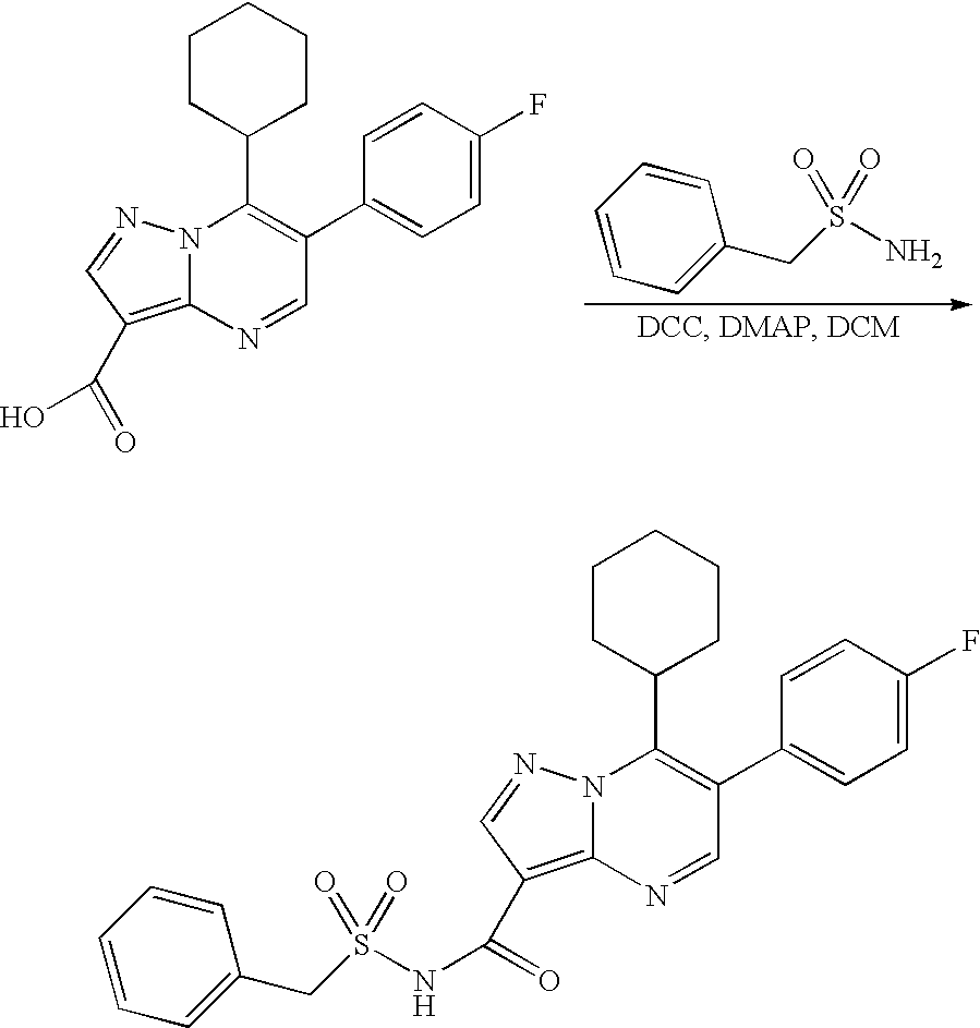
N12C(=C(C(=O)O)C=N1)N=CC(C1=CC=C(F)C=C1)=C2C1CCCCC1.C1=CC=C(CS(N)(=O)=O)C=C1.C1=CC=C(CS(=O)(=O)NC(C2=C3N(C(C4CCCCC4)=C(C4=CC=C(F)C=C4)C=N3)N=C2)=O)C=C1
